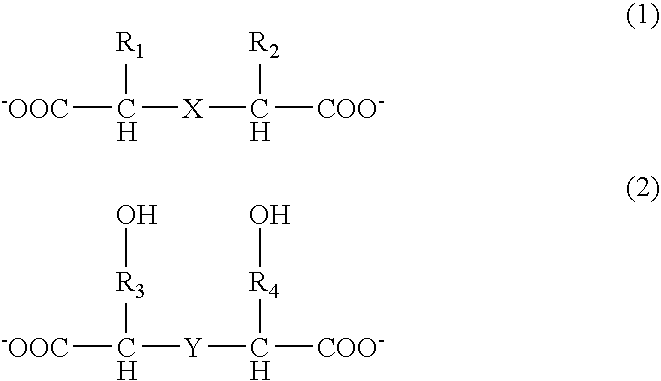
C([-OOC])([R1])[X]C([R2])[COO-].C([-OOC])([R3]O)[Y]C([R4]O)[COO-]
